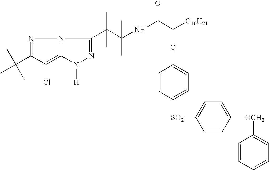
N1=C(C(C)(C)C)C(Cl)=C2N1C(C(C(NC(C(OC1=CC=C([SO2]C3=CC=C([OCH2]C4=CC=CC=C4)C=C3)C=C1)[C10H21])=O)(C)C)(C)C)=NN2[H]
